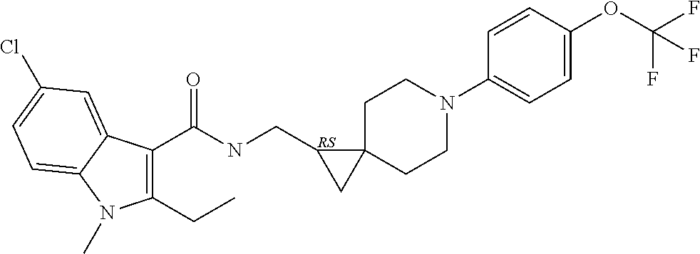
C1(CC)=C(C(NCC2CC23CCN(C2=CC=C(OC(F)(F)F)C=C2)CC3)=O)C2=CC(Cl)=CC=C2N1C
